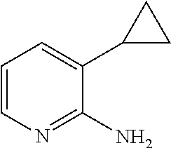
C1=CN=C(N)C(C2CC2)=C1
